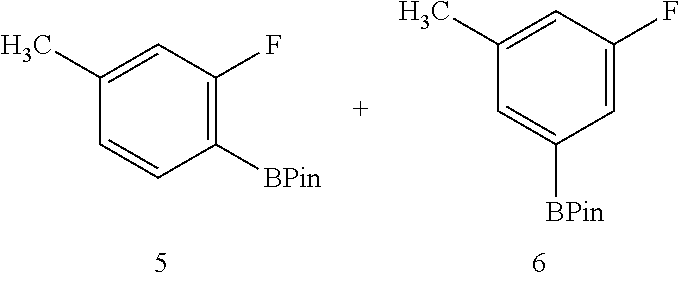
C1(C)=CC(F)=C([BPin])C=C1.C1(C)=CC(F)=CC([BPin])=C1
